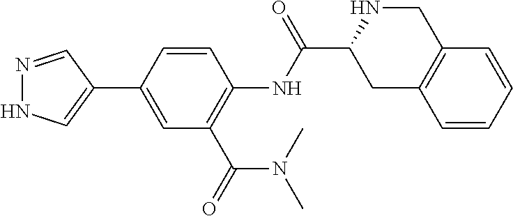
N1=CC(C2=CC(C(=O)N(C)C)=C(NC(C3CC4=C(CN3)C=CC=C4)=O)C=C2)=CN1
